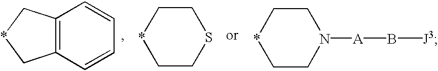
*1CCSCC1.C12=C(C=CC=C1)C*C2.*1CCN([A]B[J3])CC1
